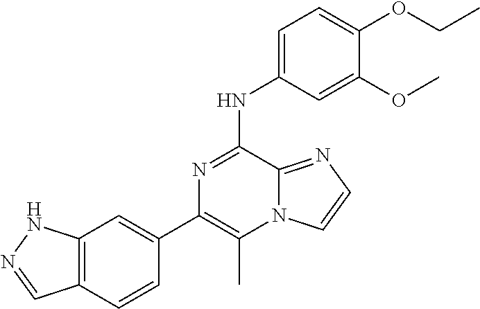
C1(C2=CC3=C(C=C2)C=NN3)=C(C)N2C(=NC=C2)C(NC2=CC=C(OCC)C(OC)=C2)=N1
